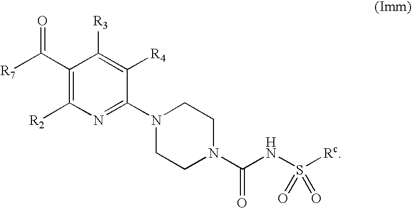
C1(C([R7])=O)=C([R2])N=C(N2CCN(C(NS([Rc])(=O)=O)=O)CC2)C([R4])=C1[R3]
